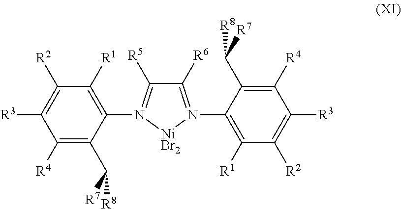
C1([R6])=N(C2=C([R1])C([R2])=C([R3])C([R4])=C2C([R7])[R8])[NiBr2]N(C2=C([R1])C([R2])=C([R3])C([R4])=C2C([R8])[R7])=C1[R5]
